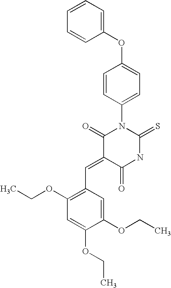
N1C(=S)N(C2=CC=C(OC3=CC=CC=C3)C=C2)C(=O)C(=CC2=C(OCC)C=C(OCC)C(OCC)=C2)C1=O
